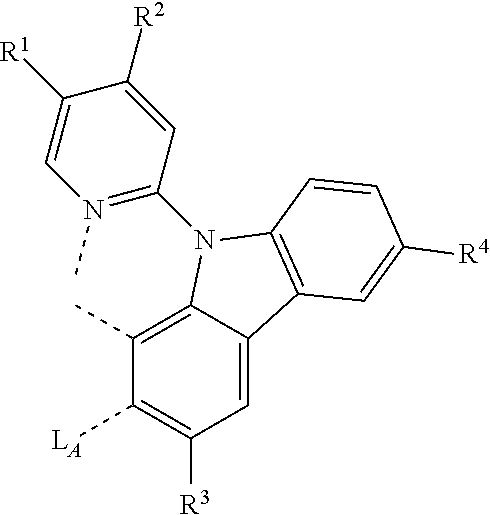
C1=C2C(=C(C)C([LA])=C1[R3])N(C1=N(C)C=C([R1])C([R2])=C1)C1=C2C=C([R4])C=C1
